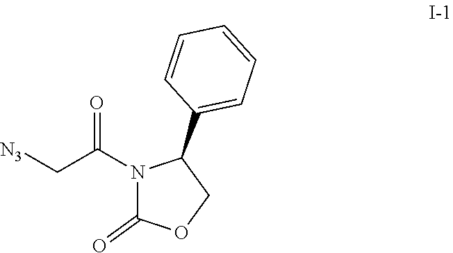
N1(C(C[N3])=O)C(=O)OCC1C1=CC=CC=C1
